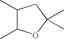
C1(C)C(C)OC(C)(C)C1
